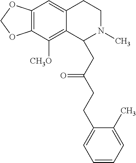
C12=C(C([CH3O])=C3C(=C1)CCN(C)C3CC(CCC1=CC=CC=C1C)=O)OCO2
